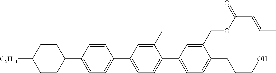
C1CC([C5H11])CCC1C1=CC=C(C2=CC=C(C3=CC=C(CCCO)C(COC(C=CC)=O)=C3)C(C)=C2)C=C1
